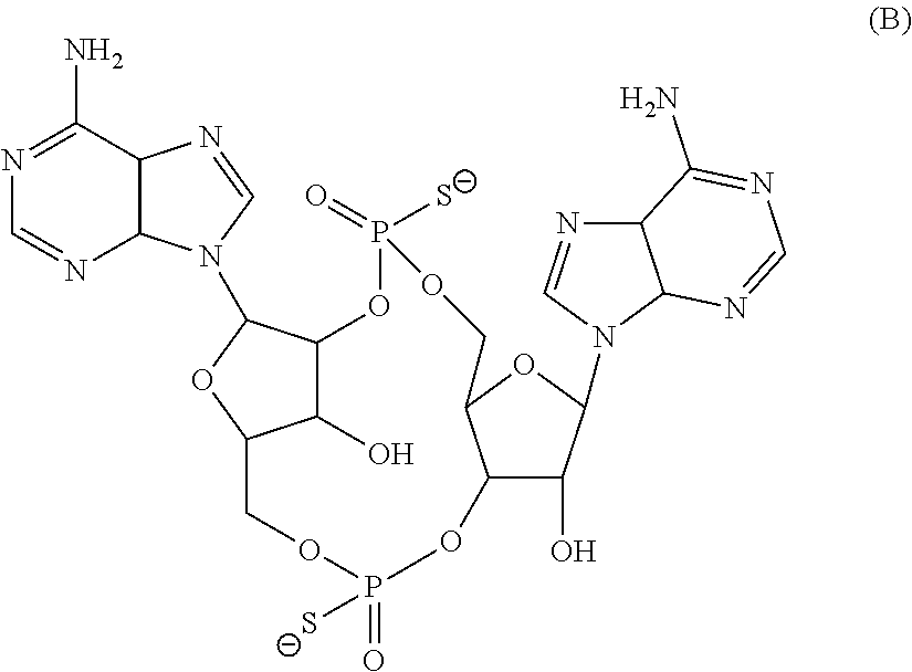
N1=C(N)C2C(N=C1)N(C1C3C(O)C(O1)COP(=O)([S-])OC1C(O)C(N4C5C(N=C4)C(N)=NC=N5)OC1COP(=O)([S-])O3)C=N2
